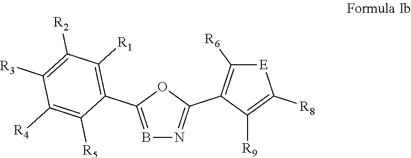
B1=C(C2=C([R1])C([R2])=C([R3])C([R4])=C2[R5])OC(C2=C([R6])[E]C([R8])=C2[R9])=N1
